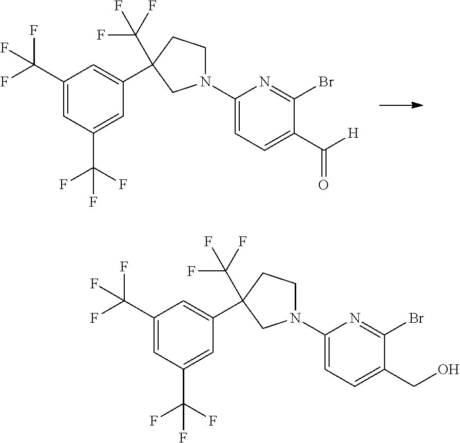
C1(C(F)(F)F)=CC(C(F)(F)F)=CC(C2(C(F)(F)F)CCN(C3=CC=C(C([H])=O)C(Br)=N3)C2)=C1.C1(C(F)(F)F)=CC(C(F)(F)F)=CC(C2(C(F)(F)F)CCN(C3=CC=C(CO)C(Br)=N3)C2)=C1
